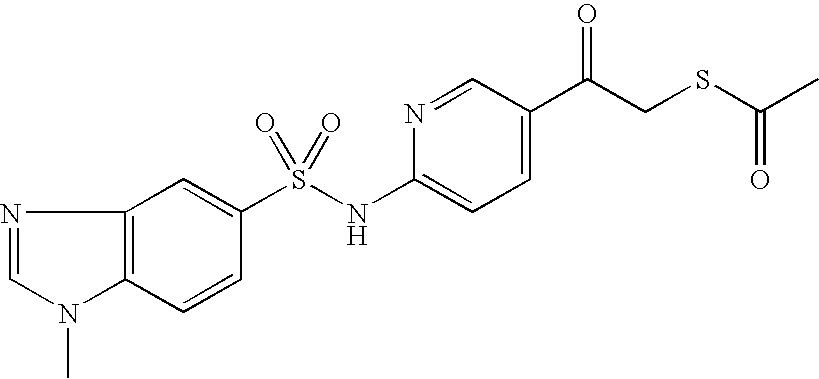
C12=C(C=CC(S(NC3=CC=C(C(CSC(C)=O)=O)C=N3)(=O)=O)=C1)N(C)C=N2
